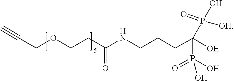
OP(=O)(C(P(O)([OH])=O)(CCCNC(=O)CCOCC#C)O)O
